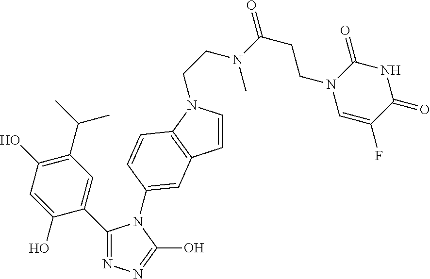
C1(C(C)C)=C(O)C=C(O)C(C2=NN=C(O)N2C2=CC3=C(N(CCN(C)C(=O)CCN4C=C(F)C(=O)NC4=O)C=C3)C=C2)=C1
